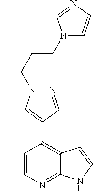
C1=CC(C2=CN(C(CCN3C=CN=C3)C)N=C2)=C2C(=N1)NC=C2
